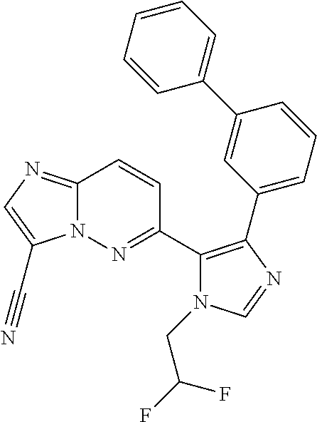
C12=NC=C(C#N)N1N=C(C1=C(C3=CC=CC(C4=CC=CC=C4)=C3)N=CN1CC(F)F)C=C2
